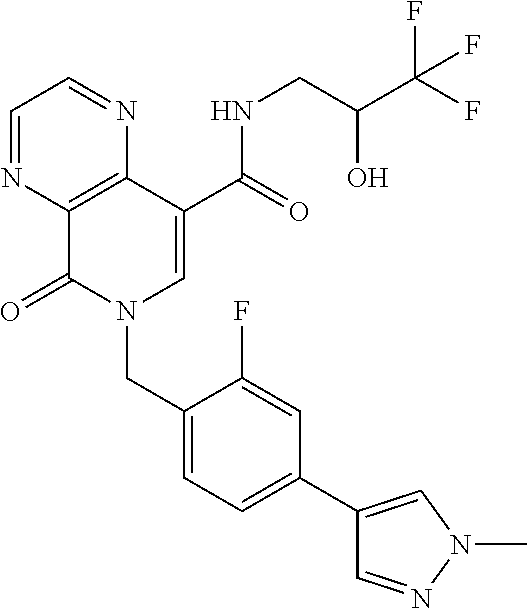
C1=NC2=C(N=C1)C(C(=O)NCC(O)C(F)(F)F)=CN(CC1=CC=C(C3=CN(C)N=C3)C=C1F)C2=O
